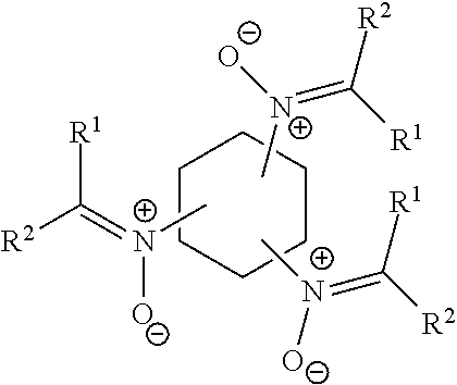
[N+](=C([R1])[R2])([O-])C.[N+](=C([R2])[R1])(C)[O-].C1CCCCC1.C[N+](=C([R2])[R1])[O-]
